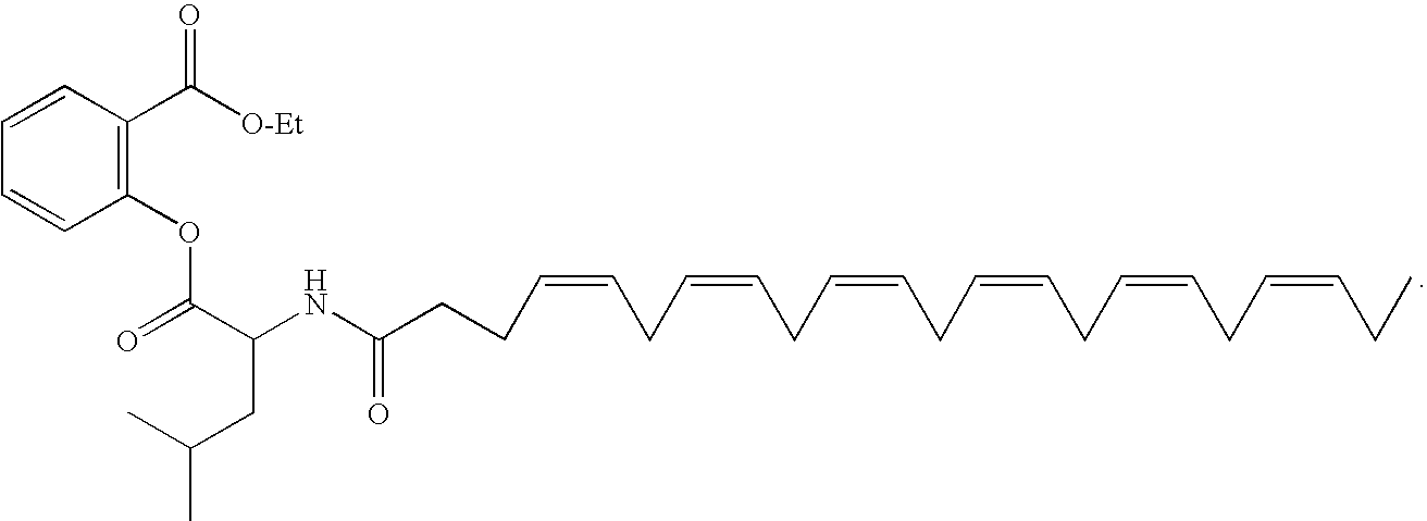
C1=CC(C([O-Et])=O)=C(OC(=O)C(CC(C)C)NC(CCC=CCC=CCC=CCC=CCC=CCC=CCC)=O)C=C1
